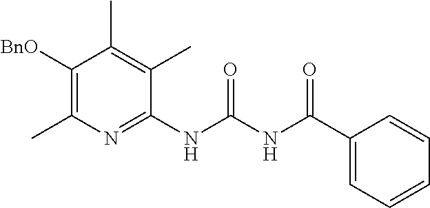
C1(NC(NC(C2=CC=CC=C2)=O)=O)=NC(C)=C([BnO])C(C)=C1C
